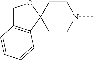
C12(CCN(C)CC1)OCC1=C2C=CC=C1
